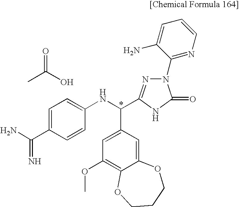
CC(O)=O.C1=C(C(NC2=CC=C(C(N)=N)C=C2)C2=NN(C3=NC=CC=C3N)C(=O)N2)C=C2C(=C1OC)OCCCO2
